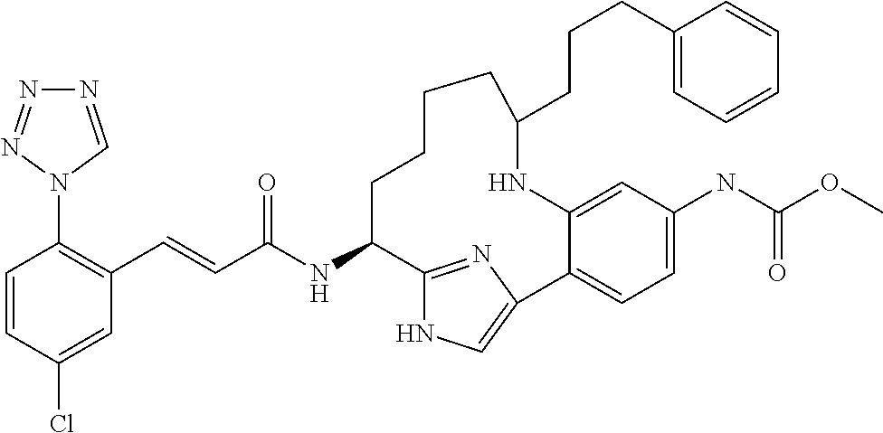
C(C(NC1C2=NC(=CN2)C2=CC=C(NC(OC)=O)C=C2NC(CCCC2=CC=CC=C2)CCCC1)=O)=CC1=C(N2C=NN=N2)C=CC(Cl)=C1
